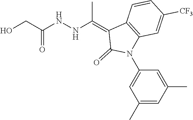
C1=CC([CF3])=CC2=C1C(=C(NNC(CO)=O)C)C(=O)N2C1=CC(C)=CC(C)=C1
